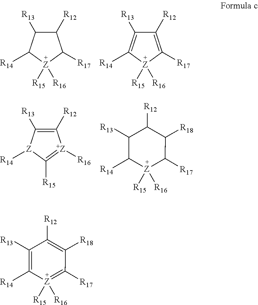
C1([R12])C([R13])C([R14])[Z]([R15])([R16])C1[R17].C1([R12])=C([R17])[Z]([R15])([R16])C([R14])=C1[R13].C1([R12])=C([R13])[Z]([R14])C([R15])=[+Z]1[R16].[Z]1([R15])([R16])C([R14])C([R13])C([R12])C([R18])C1[R17].[Z]1([R15])([R16])=C([R17])C([R18])=C([R12])C([R13])=C1[R14]
